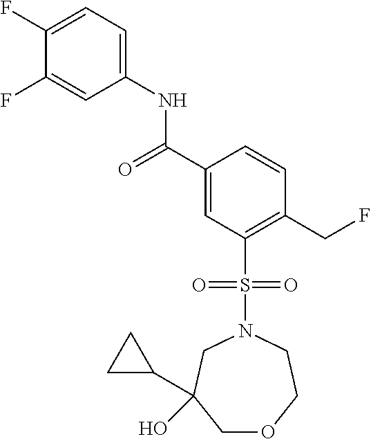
C1(F)=CC=C(NC(C2=CC(S(N3CC(C4CC4)(O)COCC3)(=O)=O)=C(CF)C=C2)=O)C=C1F
